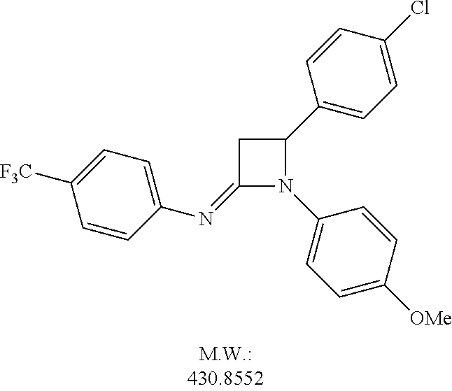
C1(=NC2=CC=C([F3C])C=C2)N(C2=CC=C([OMe])C=C2)C(C2=CC=C(Cl)C=C2)C1
